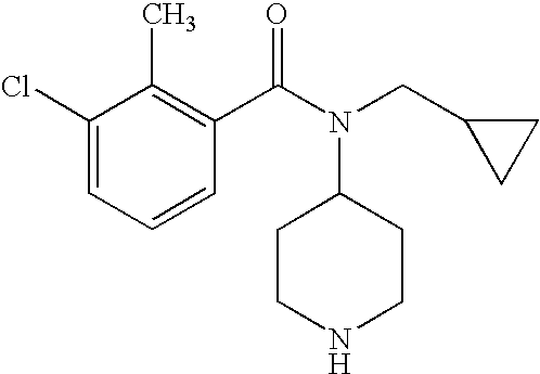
C1(Cl)=CC=CC(C(N(CC2CC2)C2CCNCC2)=O)=C1C
